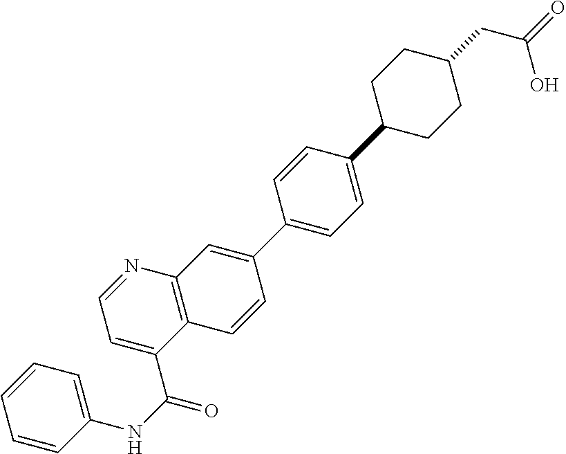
C1=CC(NC(=O)C2=CC=NC3=C2C=CC(C2=CC=C(C4CCC(CC(=O)O)CC4)C=C2)=C3)=CC=C1
